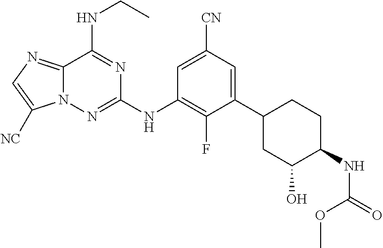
C1=C([CN])C=C(C2CC(O)C(NC(=O)OC)CC2)C(F)=C1NC1=NN2C(=NC=C2[NC])C(NCC)=N1
